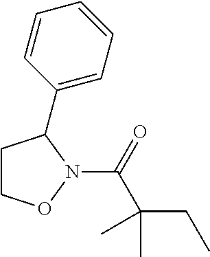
C1CON(C(=O)C(CC)(C)C)C1C1=CC=CC=C1
